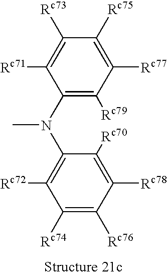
C1([Rc74])=C([Rc76])C([Rc78])=C([Rc70])C(N(C2=C([Rc79])C([Rc77])=C([Rc75])C([Rc73])=C2[Rc71])C)=C1[Rc72]
